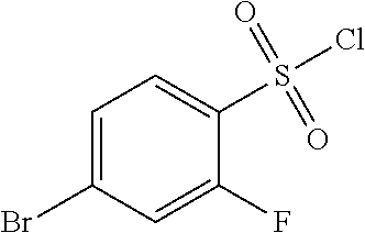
C1=C(Br)C=C(F)C(S(=O)(=O)Cl)=C1
